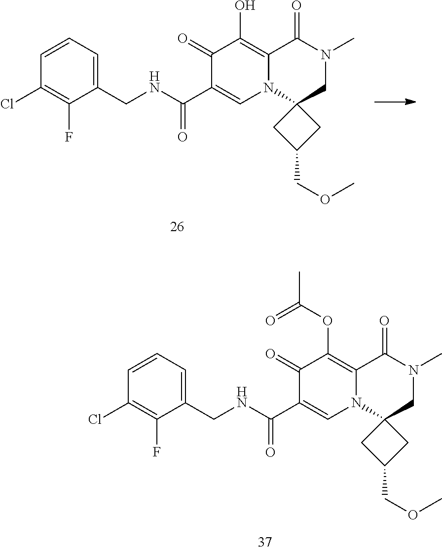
C1(Cl)=C(F)C(CNC(C2=CN3C(=C(O)C2=O)C(=O)N(C)CC32CC(COC)C2)=O)=CC=C1.C1(Cl)=C(F)C(CNC(C2=CN3C(=C(OC(C)=O)C2=O)C(=O)N(C)CC32CC(COC)C2)=O)=CC=C1
